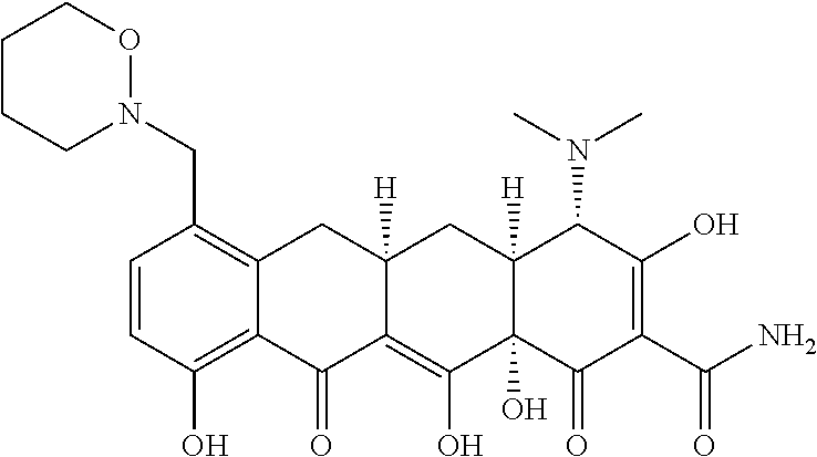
C1=CC(O)=C2C(=C1CN1OCCCC1)CC1([H])C(=C(O)C3(O)C([H])(C1)C(N(C)C)C(O)=C(C(=O)N)C3=O)C2=O
